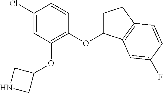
C1(Cl)=CC(OC2CNC2)=C(OC2CCC3=C2C=C(F)C=C3)C=C1
